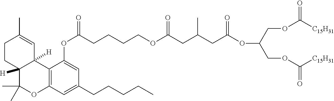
C12=C(C=C(CCCCC)C=C1OC(=O)CCCCOC(CC(CC(OC(COC([C15H31])=O)COC([C15H31])=O)=O)C)=O)OC(C)(C)C1([H])C2([H])C=C(C)CC1
